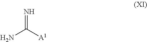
N=C([A1])N
